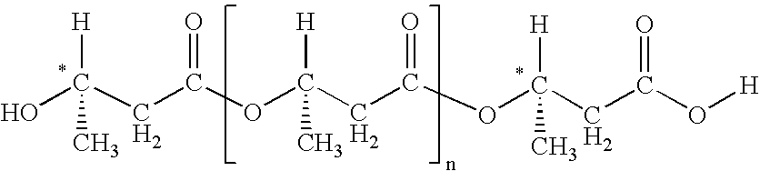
OC(CC(OC(CC(OC(CC(O[H])=O)([H])C)=O)([H])C)=O)([H])C
